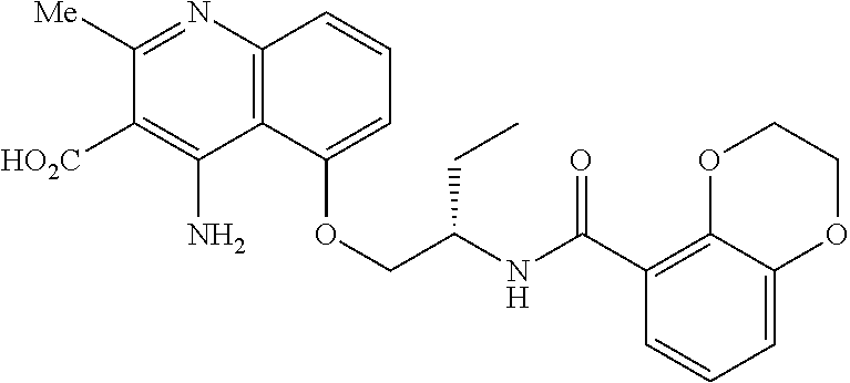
C12=C(N=C([Me])C([HO2C])=C1N)C=CC=C2OCC(NC(C1=C2C(=CC=C1)OCCO2)=O)CC
